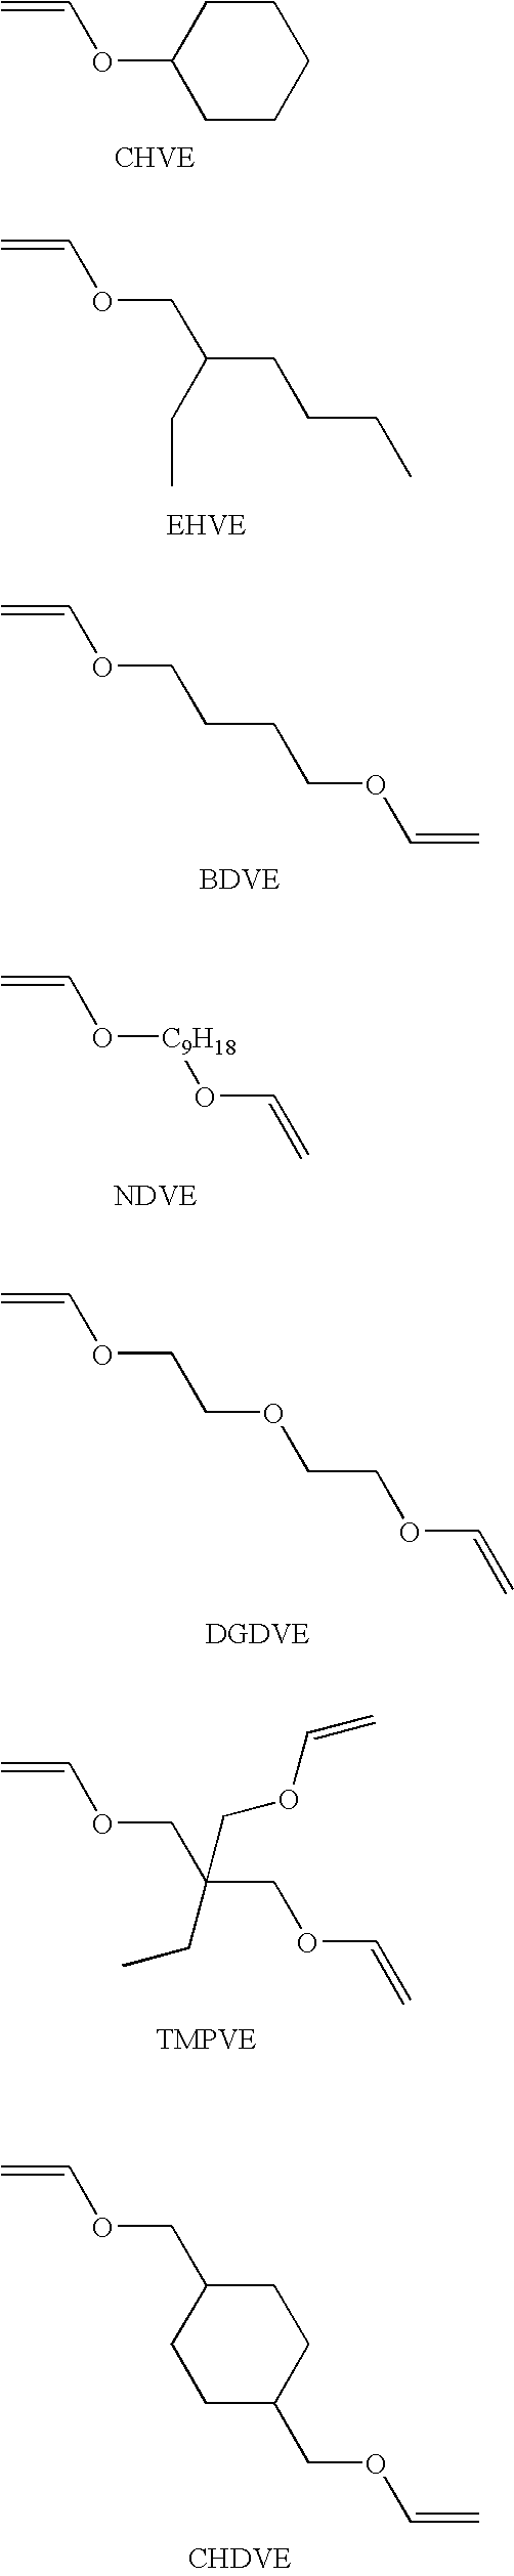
C=COC1CCCCC1.C=COCC(CC)CCCC.C=COCCCCOC=C.C=CO[C9H18]OC=C.C=COCCOCCOC=C.C=COCC(COC=C)(CC)COC=C.C1C(COC=C)CCC(COC=C)C1
